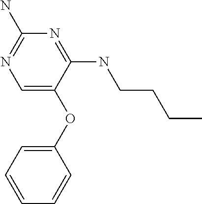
C1(N)=NC=C(OC2=CC=CC=C2)C(NCCCC)=N1
